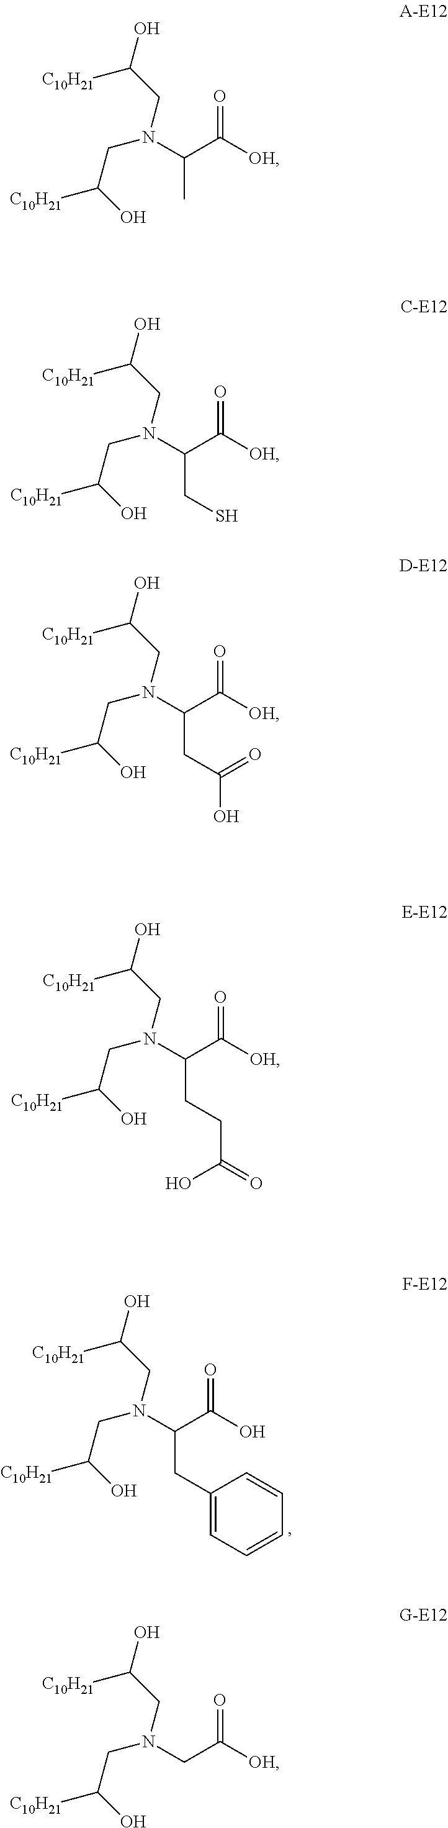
C(CC1=CC=CC=C1)(C(O)=O)N(CC(O)[C10H21])CC(O)[C10H21].C(C)(C([OH])=O)N(CC(O)[C10H21])CC(O)[C10H21].C(CS)(C([OH])=O)N(CC(O)[C10H21])CC(O)[C10H21].C(CC(O)=O)(C([OH])=O)N(CC(O)[C10H21])CC(O)[C10H21].C(CCC(=O)O)(C([OH])=O)N(CC(O)[C10H21])CC(O)[C10H21].C(C([OH])=O)N(CC(O)[C10H21])CC(O)[C10H21]
